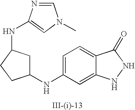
C1=C(NC2CC(NC3=CN(C)C=N3)CC2)C=C2C(=C1)C(=O)NN2
